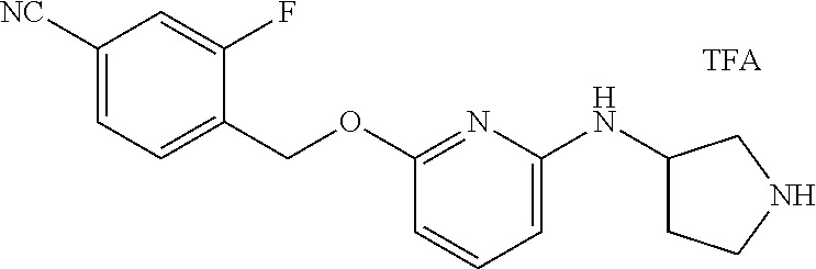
C1([NC])=CC=C(COC2=NC(NC3CCNC3)=CC=C2)C(F)=C1
